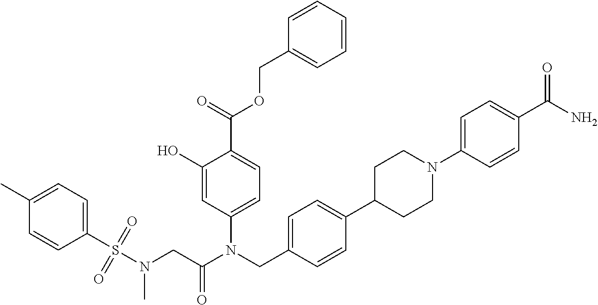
C1(O)=CC(N(CC2=CC=C(C3CCN(C4=CC=C(C(N)=O)C=C4)CC3)C=C2)C(CN(S(C2=CC=C(C)C=C2)(=O)=O)C)=O)=CC=C1C(=O)OCC1=CC=CC=C1
